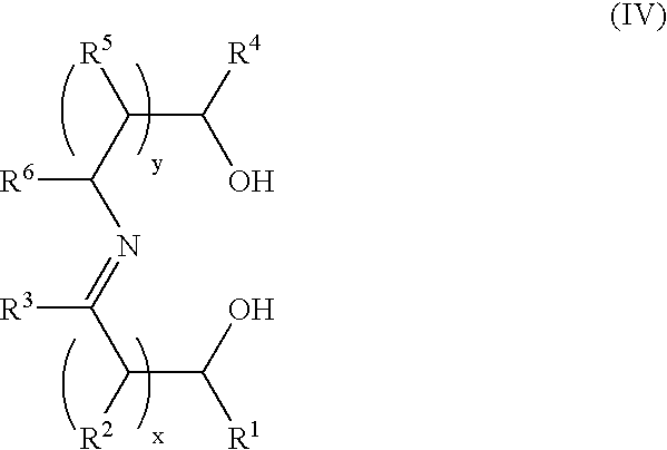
C(N=C(C(C(O)[R1])[R2])[R3])(C(C(O)[R4])[R5])[R6]
